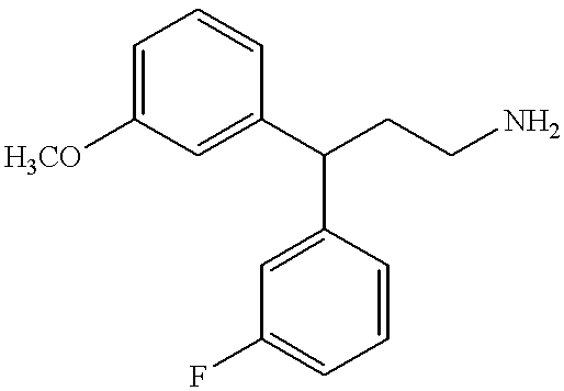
C1=C(C(CCN)C2=CC(F)=CC=C2)C=CC=C1[H3CO]
